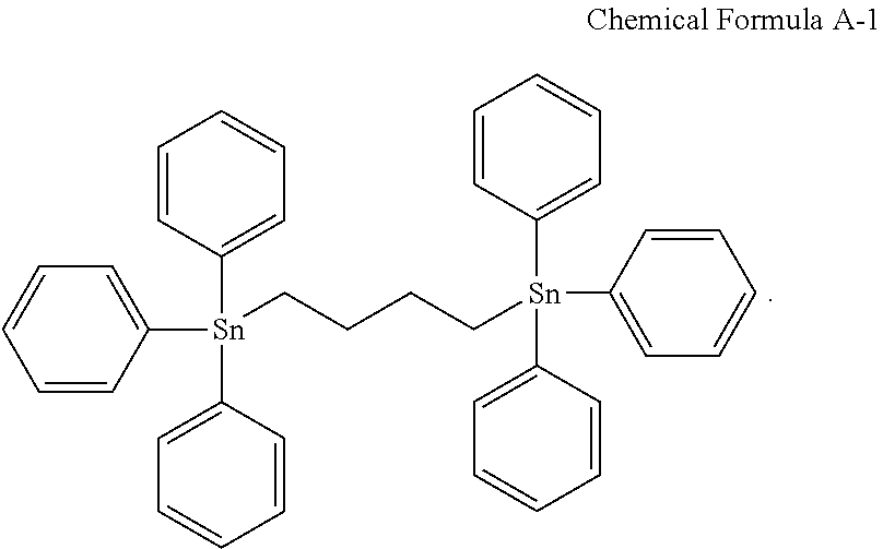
C1=CC([Sn](C2=CC=CC=C2)(C2=CC=CC=C2)CCCC[Sn](C2=CC=CC=C2)(C2=CC=CC=C2)C2=CC=CC=C2)=CC=C1
